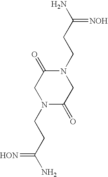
[HON]=C(CCN1C(=O)CN(CCC(N)=[NOH])C(=O)C1)N
